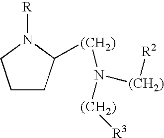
C1CC([(CH2)]N([(CH2)][R2])[(CH2)][R3])N([R])C1
